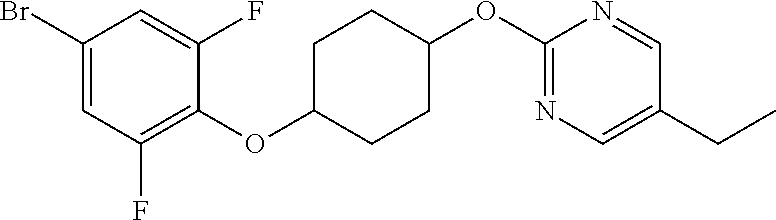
C1(Br)=CC(F)=C(OC2CCC(OC3=NC=C(CC)C=N3)CC2)C(F)=C1
